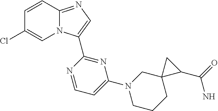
C12=NC=C(C3=NC(N4CCCC5(C4)C(C(=O)N)C5)=CC=N3)N1C=C(Cl)C=C2
